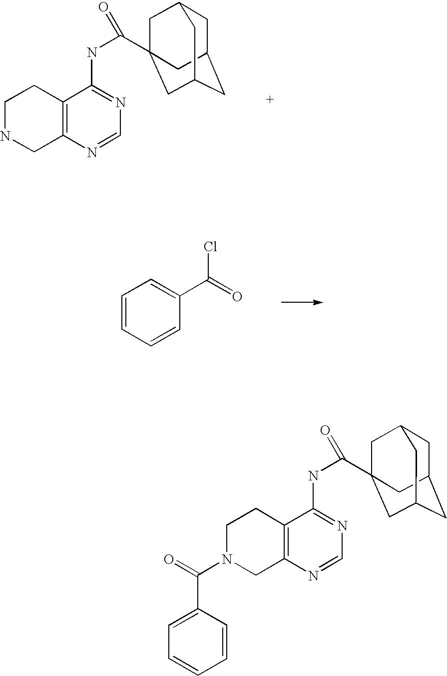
C1=CC=CC(C(=O)Cl)=C1.C12=C(N=CN=C1NC(=O)C13CC4CC(CC(C1)C4)C3)CNCC2.C12=C(N=CN=C1NC(=O)C13CC4CC(CC(C1)C4)C3)CN(C(=O)C1=CC=CC=C1)CC2
